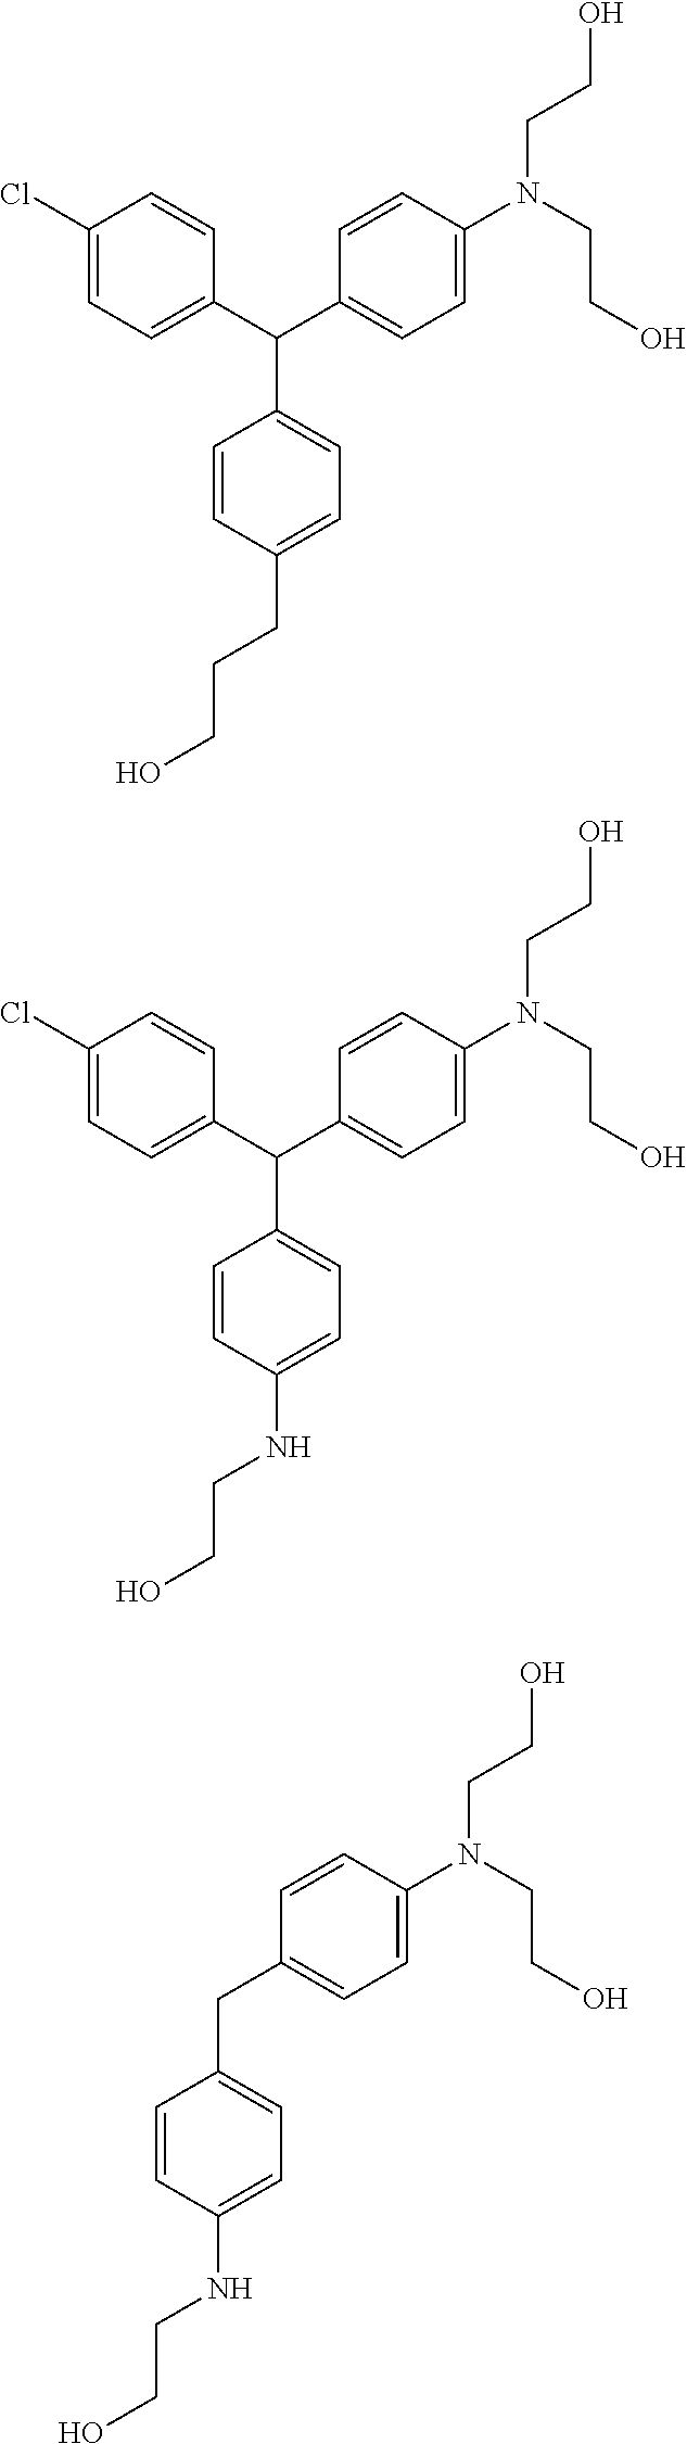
C1(C(C2=CC=C(Cl)C=C2)C2=CC=C(N(CCO)CCO)C=C2)=CC=C(CCCO)C=C1.C1(C(C2=CC=C(Cl)C=C2)C2=CC=C(N(CCO)CCO)C=C2)=CC=C(NCCO)C=C1.C1(CC2=CC=C(N(CCO)CCO)C=C2)=CC=C(NCCO)C=C1
